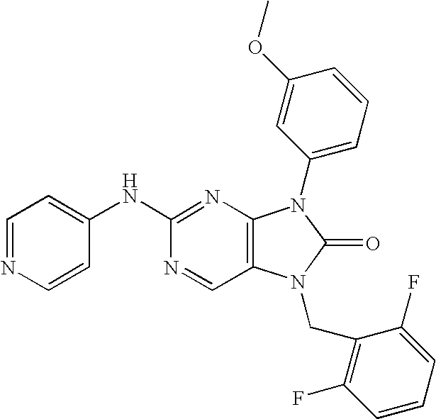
N1=CC2=C(N=C1NC1=CC=NC=C1)N(C1=CC=CC(OC)=C1)C(=O)N2CC1=C(F)C=CC=C1F
